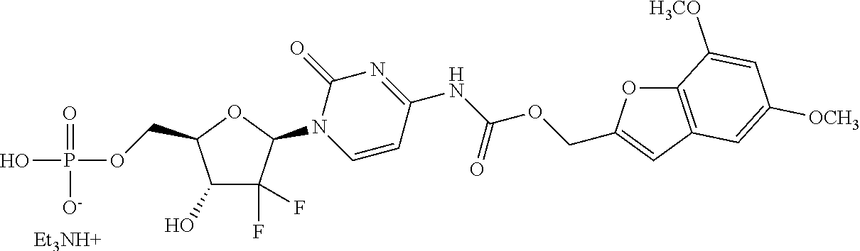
C1(O)C(F)(F)C(N2C=CC(NC(OCC3=CC4=C(O3)C([H3CO])=CC([OCH3])=C4)=O)=NC2=O)OC1COP(O)(=O)[O-].[Et3NH+]
